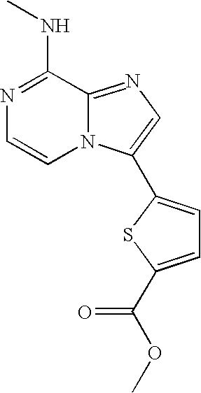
N1=C2N(C(C3=CC=C(C(OC)=O)S3)=C1)C=CN=C2NC
